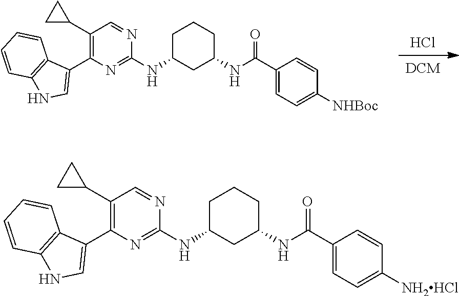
[DCM].Cl.C1C(NC2=NC(C3=CNC4=C3C=CC=C4)=C(C3CC3)C=N2)CC(NC(C2=CC=C([NHBoc])C=C2)=O)CC1.C1C(NC2=NC(C3=CNC4=C3C=CC=C4)=C(C3CC3)C=N2)CC(NC(C2=CC=C([NH2HCl])C=C2)=O)CC1
